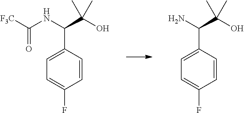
C1=C(F)C=CC(C(NC([F3C])=O)C(O)(C)C)=C1.C1=C(F)C=CC(C(N)C(O)(C)C)=C1
